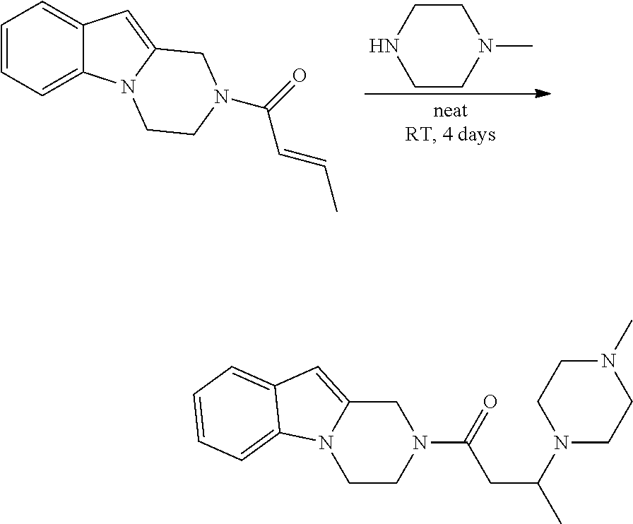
C1CNCCN1C.C1=CC=C2C(=C1)C=C1N2CCN(C(C=CC)=O)C1.C1CN(C(CC(N2CCN(C)CC2)C)=O)CC2=CC3=CC=CC=C3N12
